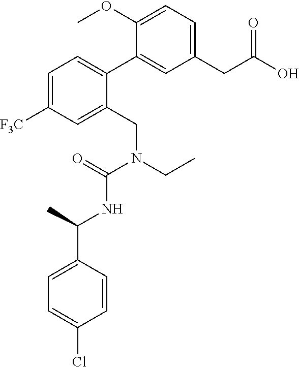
C1(CC(O)=O)=CC=C(OC)C(C2=CC=C([F3C])C=C2CN(CC)C(=O)NC(C2=CC=C(Cl)C=C2)C)=C1
